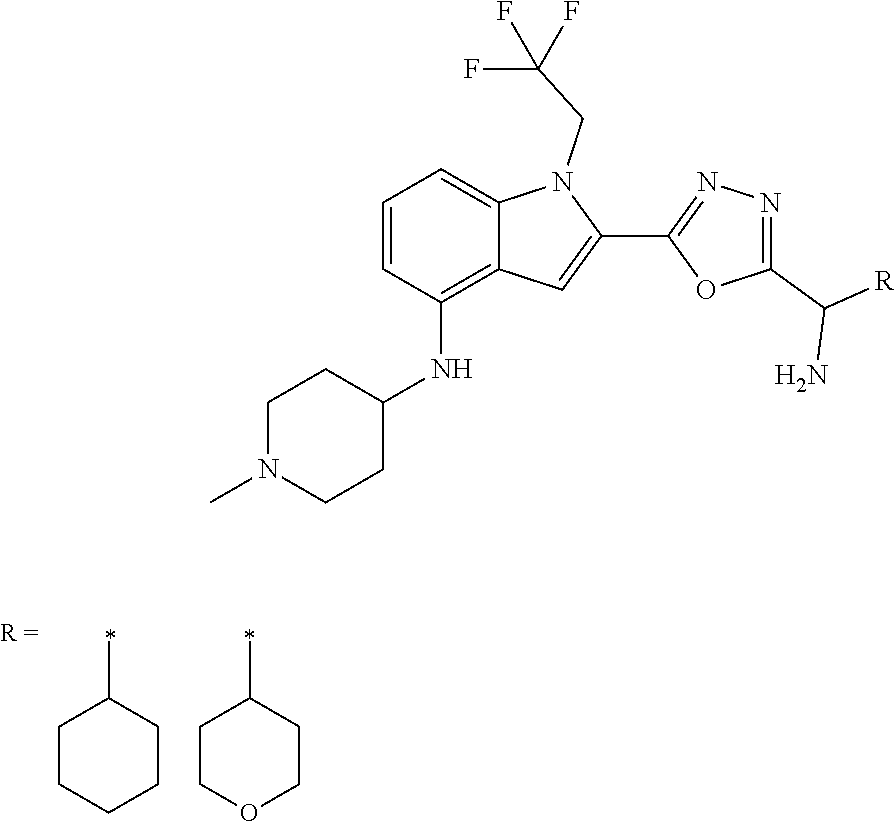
C1CCCCC1C.C1COCCC1C.C1=CC(NC2CCN(C)CC2)=C2C(=C1)N(CC(F)(F)F)C(C1=NN=C(C([R])N)O1)=C2
